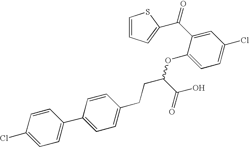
C1=CC(Cl)=CC=C1C1=CC=C(CCC(OC2=CC=C(Cl)C=C2C(=O)C2=CC=CS2)C(O)=O)C=C1
